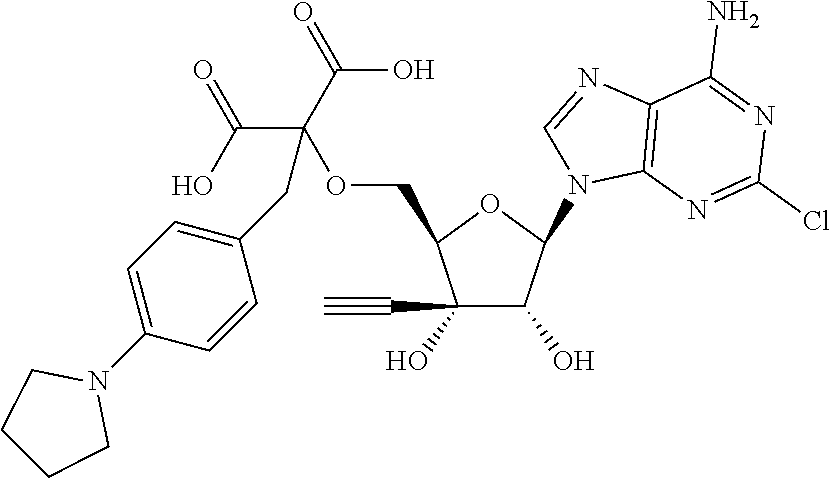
C1(O)(C#C)C(O)C(N2C3=C(N=C2)C(N)=NC(Cl)=N3)OC1COC(C(=O)O)(C(=O)O)CC1=CC=C(N2CCCC2)C=C1
